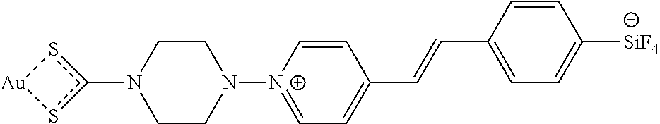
N1(c2s[Au]s2)CCN([N+]2=CC=C(C=CC3=CC=C([SiF4])C=C3)C=C2)CC1
